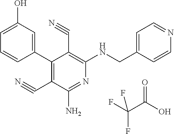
C1(C2=C(C#N)C(N)=NC(NCC3=CC=NC=C3)=C2C#N)=CC(O)=CC=C1.FC(F)(C(=O)O)F
